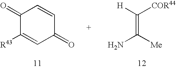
C1(=O)C([R43])=CC(=O)C=C1.C(=C([Me])N)([COR44])[H]
